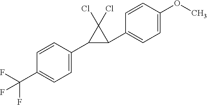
C1=C(C2C(C3=CC=C(OC)C=C3)C2(Cl)Cl)C=CC(C(F)(F)F)=C1
